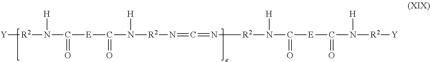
[R2](N(C(=O)[E]C(=O)N([H])[R2]N=C=N[R2]N([H])C([E]C(N([R2][Y])[H])=O)=O)[H])[Y]
